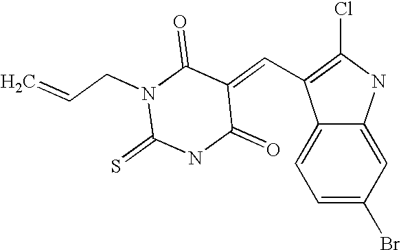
C(=C1C(=O)N(CC=C)C(=S)NC1=O)C1=C(Cl)NC2=CC(Br)=CC=C21
